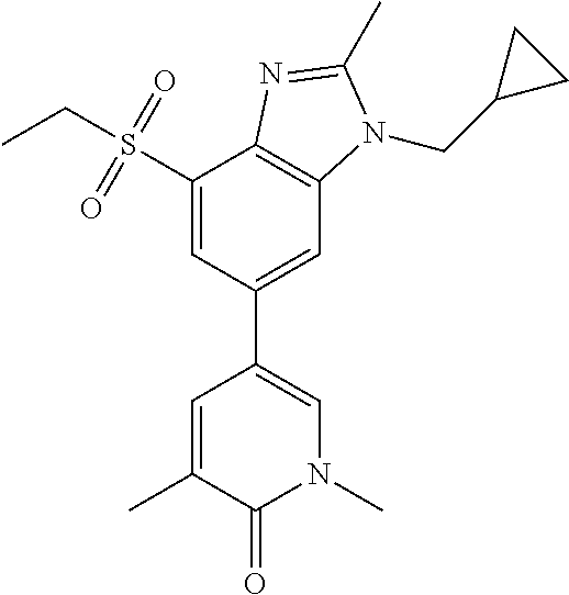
CC1=CC(C2=CC3=C(C(S(CC)(=O)=O)=C2)N=C(C)N3CC2CC2)=CN(C)C1=O
